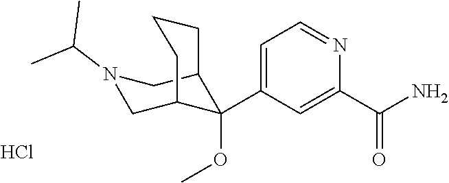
C1(C(N)=O)=CC(C2(OC)C3CN(C(C)C)CC2CCC3)=CC=N1.Cl
